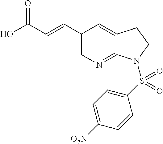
OC(C=CC1=CN=C2C(=C1)CCN2S(C1=CC=C([O2N])C=C1)(=O)=O)=O
